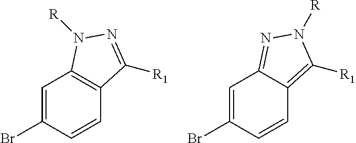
C1=C(Br)C=CC2=C1N([R])N=C2[R1].C1=C(Br)C=CC2=C([R1])N([R])N=C12
